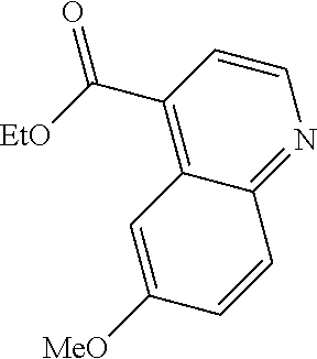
C1=CC(C([EtO])=O)=C2C(=N1)C=CC([MeO])=C2
